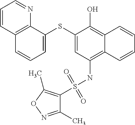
C1=C(SC2=CC=CC3=C2N=CC=C3)C(O)=C2C(=C1NS(C1=C(C)ON=C1C)(=O)=O)C=CC=C2
